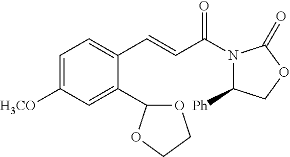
C1=C([H3CO])C=C(C2OCCO2)C(C=CC(N2C([Ph])COC2=O)=O)=C1
